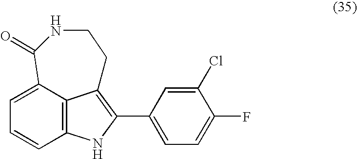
C12=C3C(=CC=C1)C(=O)NCCC3=C(C1=CC=C(F)C(Cl)=C1)N2
